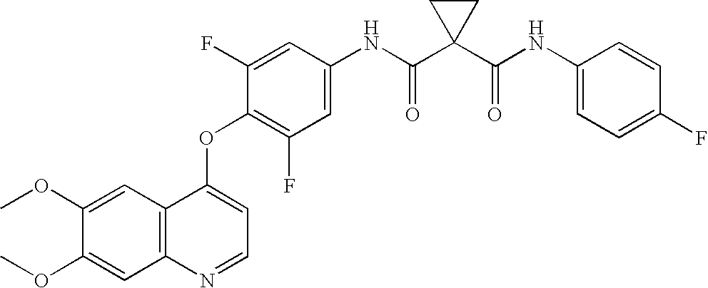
C12=C(C=C(OC)C(OC)=C1)C(OC1=C(F)C=C(NC(C3(C(NC4=CC=C(F)C=C4)=O)CC3)=O)C=C1F)=CC=N2
